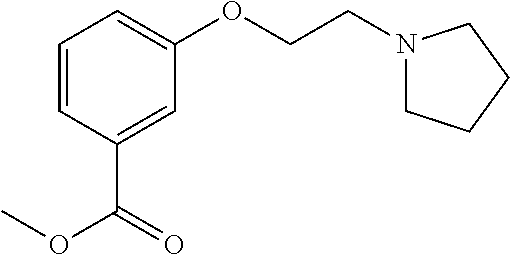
N1(CCOC2=CC=CC(C(OC)=O)=C2)CCCC1
